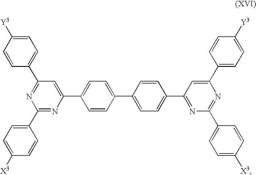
C1=CC(C2=CC=C(C3=NC(C4=CC=C([X3])C=C4)=NC(C4=CC=C([Y3])C=C4)=C3)C=C2)=CC=C1C1=CC(C2=CC=C([Y3])C=C2)=NC(C2=CC=C([X3])C=C2)=N1
